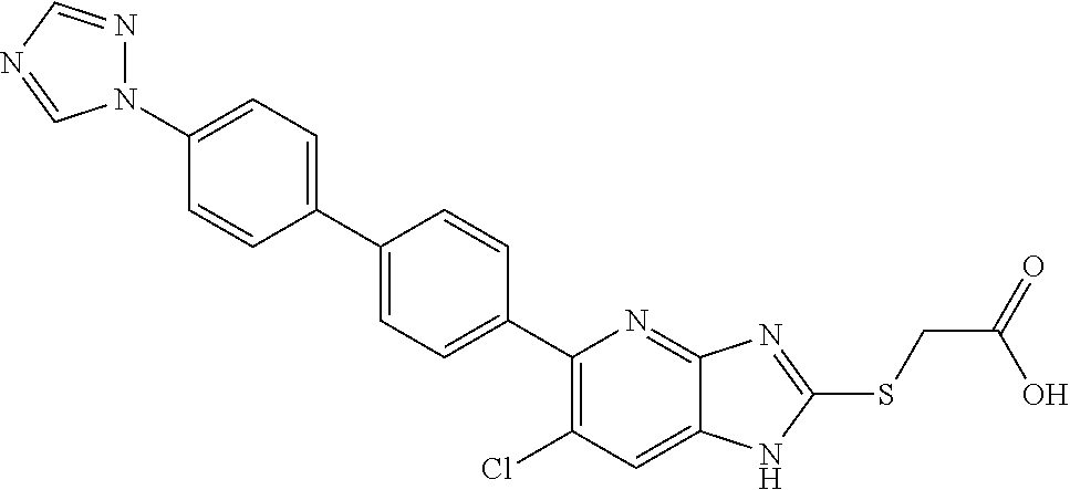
C1(C2=CC=C(C3=C(Cl)C=C4C(=N3)N=C(SCC(O)=O)N4)C=C2)=CC=C(N2N=CN=C2)C=C1
